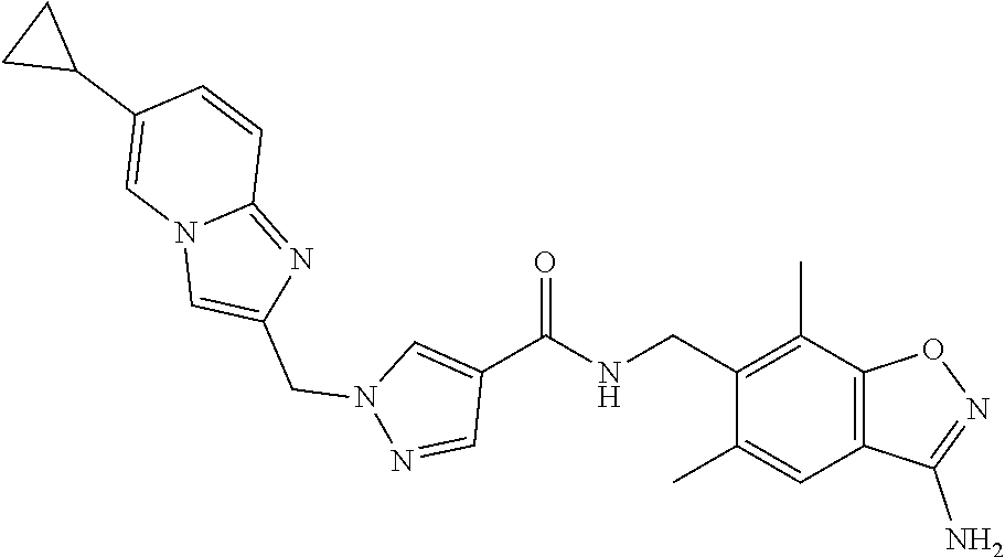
C1(CNC(C2=CN(CC3=CN4C(=N3)C=CC(C3CC3)=C4)N=C2)=O)=C(C)C2=C(C=C1C)C(N)=NO2
